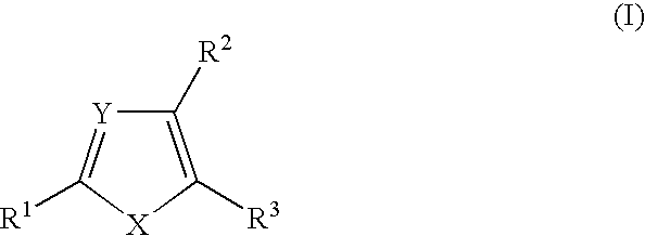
[Y]1=C([R1])[X]C([R3])=C1[R2]
